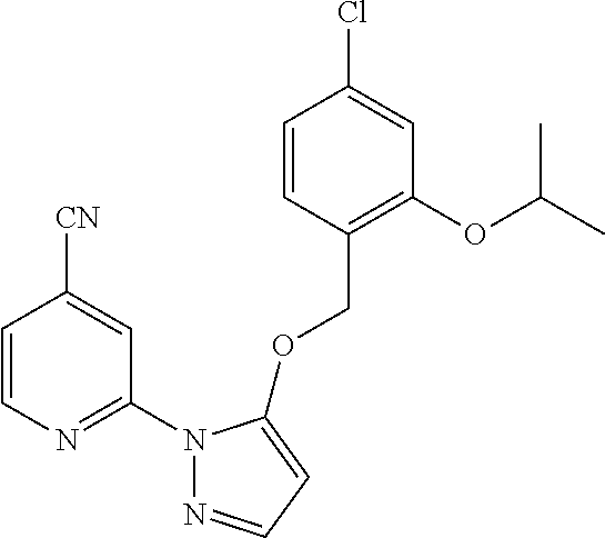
C1=CC(COC2=CC=NN2C2=NC=CC([CN])=C2)=C(OC(C)C)C=C1Cl
